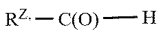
[RZ][C(O)][H]
